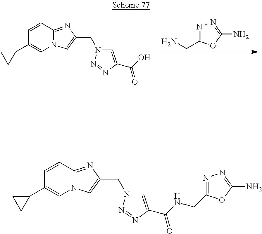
N12C(=NC(CN3C=C(C(O)=O)N=N3)=C1)C=CC(C1CC1)=C2.N1=C(CN)OC(N)=N1.N12C(=NC(CN3C=C(C(NCC4=NN=C(N)O4)=O)N=N3)=C1)C=CC(C1CC1)=C2
